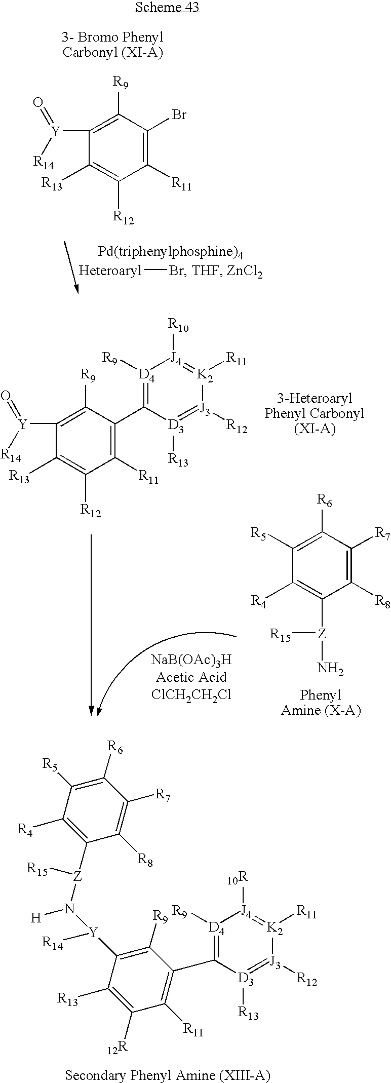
C1([R6])=C([R5])C([R4])=C([Z](N([Y](C2=C([R9])C(C3=[D4]([R9])[J4]([10R])=[K2]([R11])[J3]([R12])=[D3]3[R13])=C([R11])C([12R])=C2[R13])[R14])[H])[R15])C([R8])=C1[R7].C1([R11])=C(Br)C([R9])=C([Y]([R14])=O)C([R13])=C1[R12].[Heteroaryl]Br.C1([R11])=C(C2=[D4]([R9])[J4]([R10])=[K2]([R11])[J3]([R12])=[D3]2[R13])C([R9])=C([Y]([R14])=O)C([R13])=C1[R12].C1([R8])=C([R7])C([R6])=C([R5])C([R4])=C1[Z](N)[R15]
